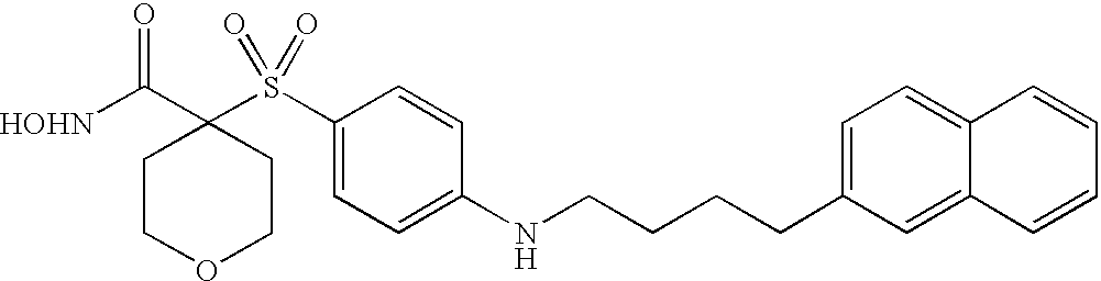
[HOHN]C(C1(S(C2=CC=C(NCCCCC3=CC=C4C(=C3)C=CC=C4)C=C2)(=O)=O)CCOCC1)=O
